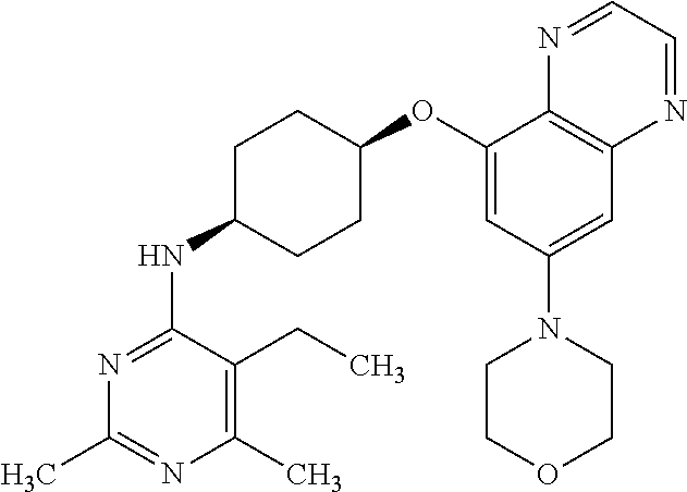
C1(C)=C(CC)C(NC2CCC(OC3=CC(N4CCOCC4)=CC4=C3N=CC=N4)CC2)=NC(C)=N1
